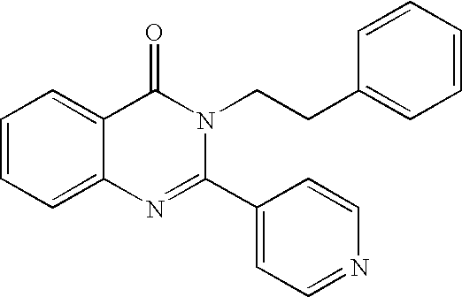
C1=CC=C2C(=C1)C(=O)N(CCC1=CC=CC=C1)C(C1=CC=NC=C1)=N2
